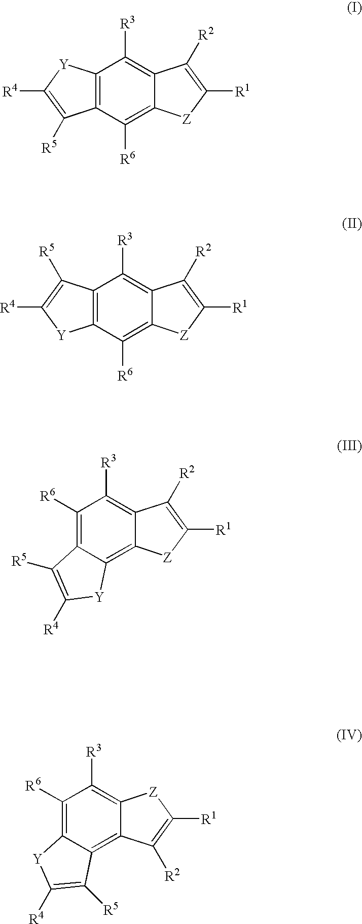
C12=C(C([R6])=C3C(=C1[R3])C([R2])=C([R1])[Z]3)C([R5])=C([R4])[Y]2.C12=C(C([R6])=C3C(=C1[R3])C([R2])=C([R1])[Z]3)[Y]C([R4])=C2[R5].C1([R6])=C2C(=C3C(=C1[R3])C([R2])=C([R1])[Z]3)[Y]C([R4])=C2[R5].C1([R6])=C2C(=C3C(=C1[R3])[Z]C([R1])=C3[R2])C([R5])=C([R4])[Y]2
